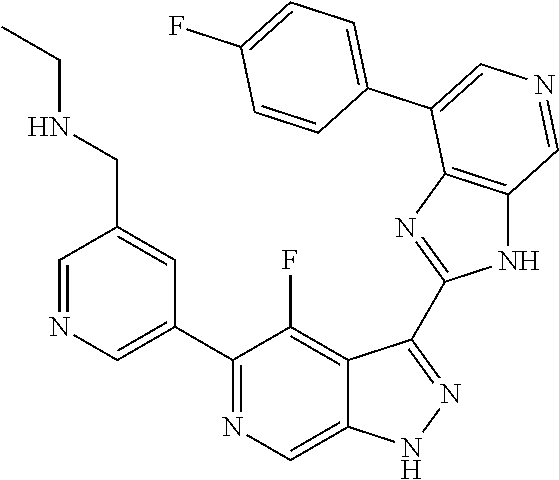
C1(C2=CN=CC(CNCC)=C2)=NC=C2C(=C1F)C(C1=NC3=C(N1)C=NC=C3C1=CC=C(F)C=C1)=NN2
